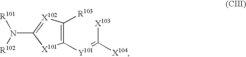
C1([Y101]=C([X103])[X104])=C([R103])[X102]=C(N([R101])[R102])[X101]1
